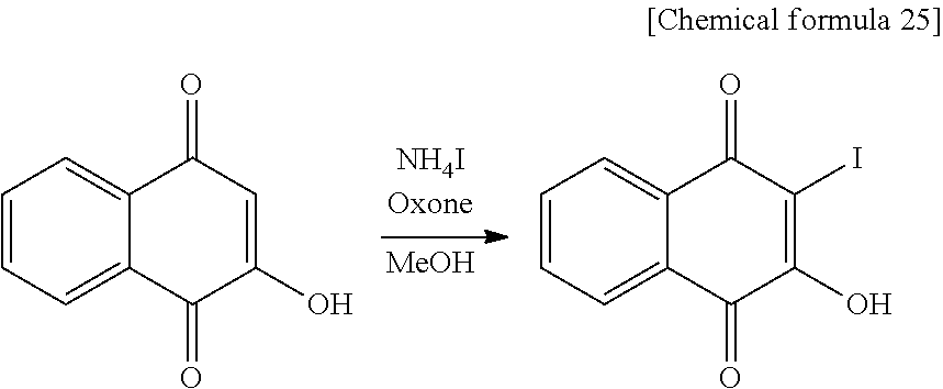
C1=CC=C2C(=C1)C(=O)C=C(O)C2=O.[MeOH].C1=CC=C2C(=C1)C(=O)C(I)=C(O)C2=O
